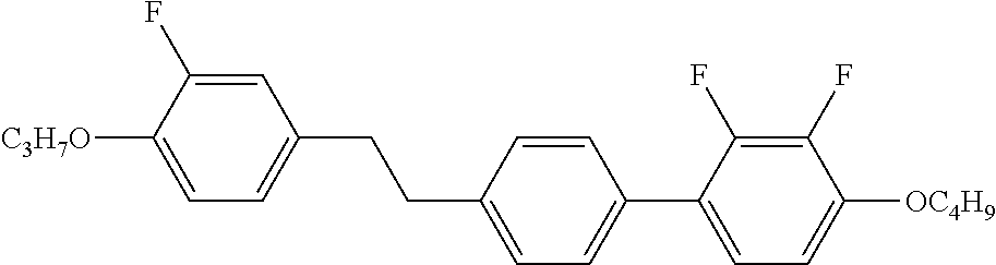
C1=C(F)C([C3H7O])=CC=C1CCC1=CC=C(C2=CC=C([OC4H9])C(F)=C2F)C=C1
